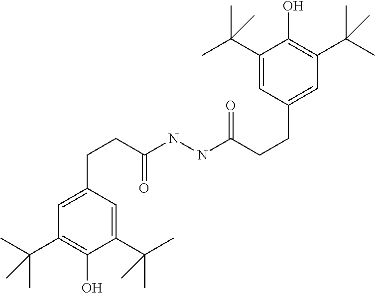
C(C1=CC(C(C)(C)C)=C(O)C(C(C)(C)C)=C1)CC(NNC(CCC1=CC(C(C)(C)C)=C(O)C(C(C)(C)C)=C1)=O)=O
